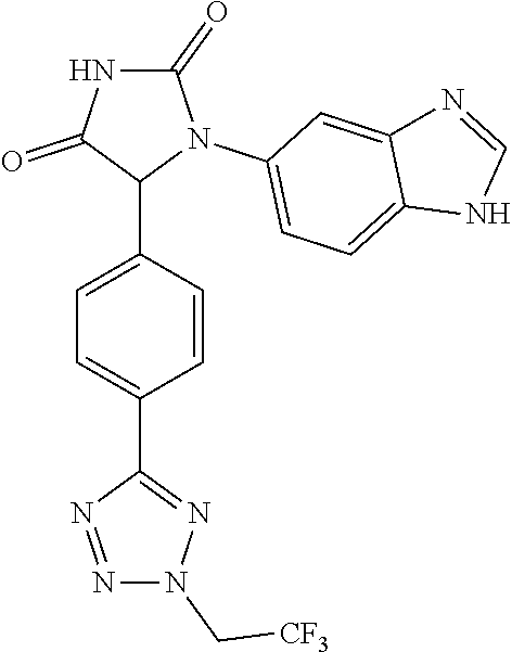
C1=C(C2N(C3=CC=C4C(=C3)N=CN4)C(=O)NC2=O)C=CC(C2=NN(C[CF3])N=N2)=C1
